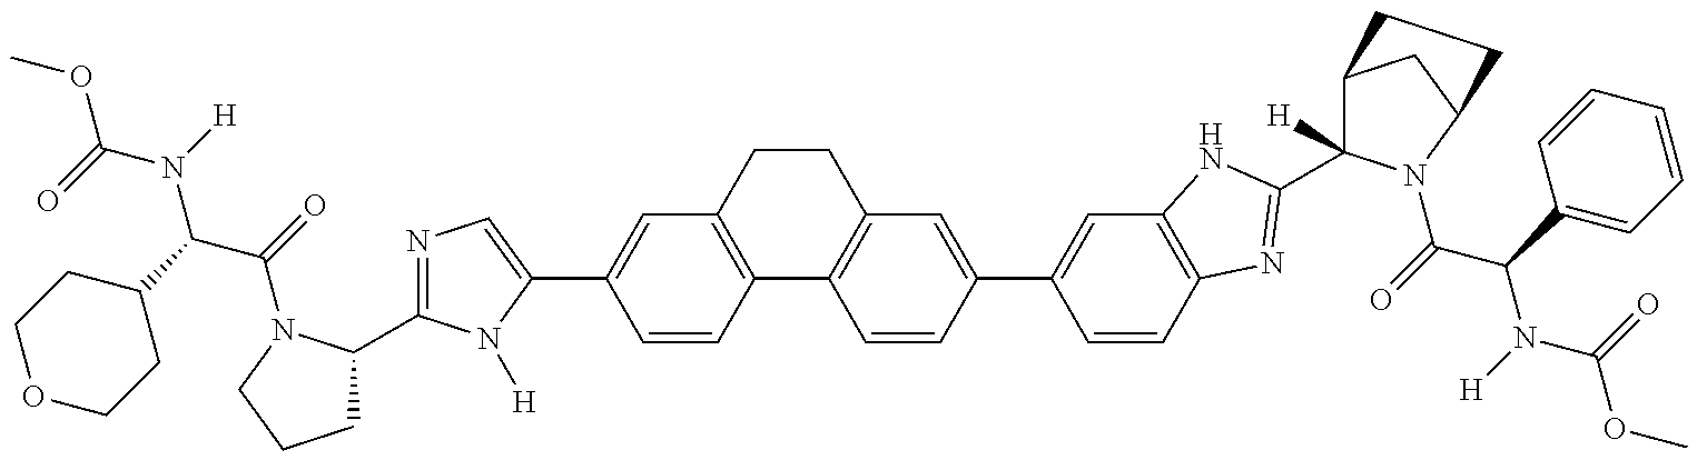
C(N([H])C(C1CCOCC1)C(=O)N1C(C2=NC=C(C3=CC4=C(C=C3)C3=C(CC4)C=C(C4=CC5=C(C=C4)N=C(C4([H])C6CC(N4C(C(N(C(OC)=O)[H])C4=CC=CC=C4)=O)CC6)N5)C=C3)N2[H])CCC1)(=O)OC
